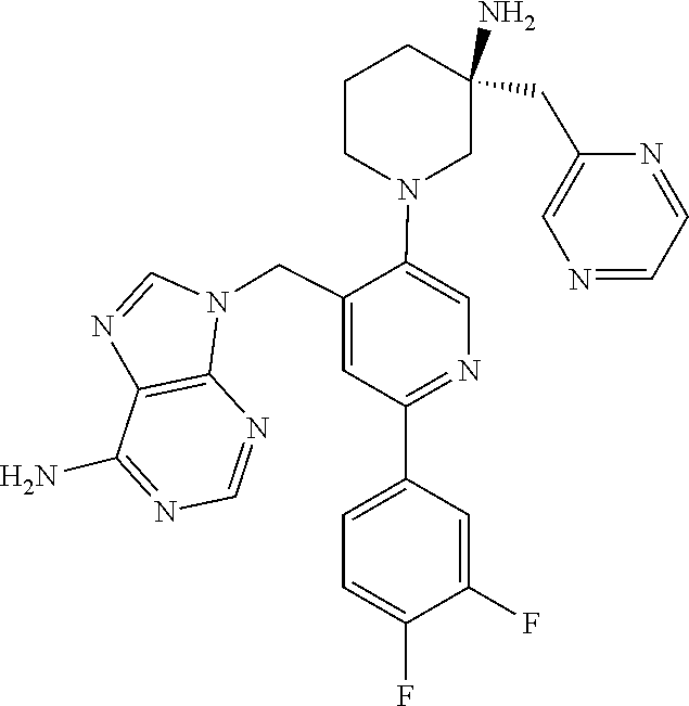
C1(N)=NC=NC2=C1N=CN2CC1=CC(C2=CC=C(F)C(F)=C2)=NC=C1N1CC(CC2=CN=CC=N2)(N)CCC1
